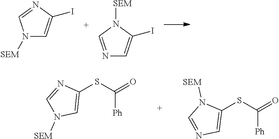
N1([SEM])C=C(I)N=C1.N1=CN([SEM])C(I)=C1.C1=NC(SC(=O)[Ph])=CN1[SEM].N1([SEM])C=NC=C1SC(=O)[Ph]
